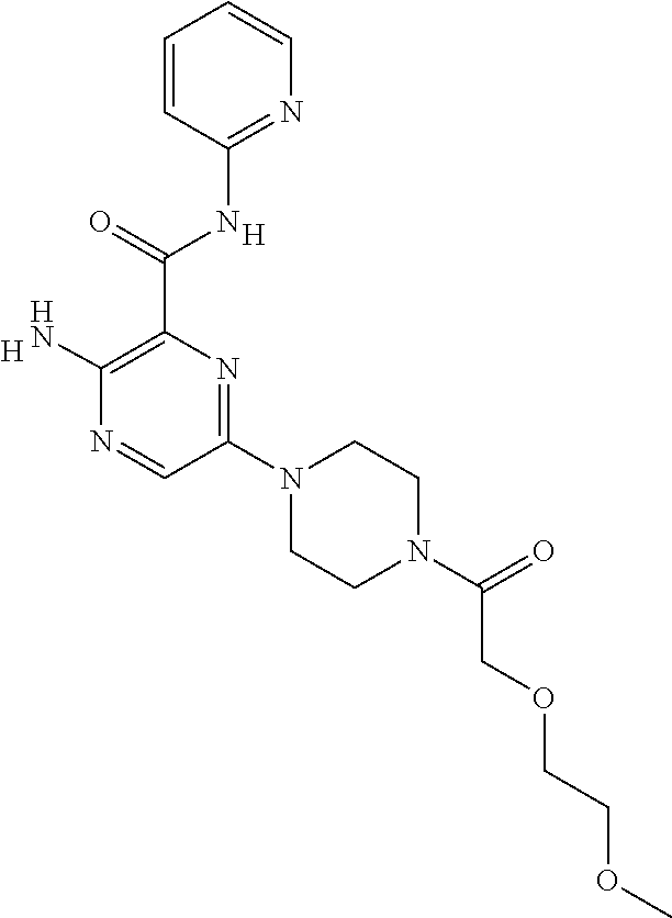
[H].C(C1=C(N)N=CC(N2CCN(C(=O)COCCOC)CC2)=N1)(=O)NC1=NC=CC=C1.[H]
